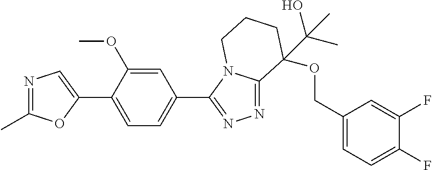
N1=C(C)OC(C2=CC=C(C3=NN=C4N3CCCC4(C(O)(C)C)OCC3=CC=C(F)C(F)=C3)C=C2OC)=C1
